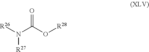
N(C(O[R28])=O)([R26])[R27]
